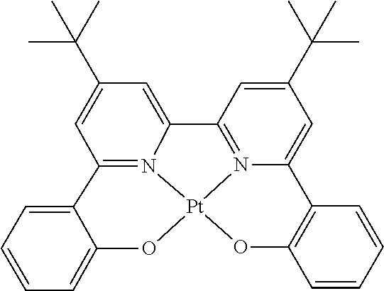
C12=N3C(=CC(C(C)(C)C)=C1)C1=N4C(=CC(C(C)(C)C)=C1)C1=C(O[Pt]34OC3=CC=CC=C23)C=CC=C1
